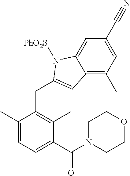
C12=C(C)C=C(C#N)C=C1N([PhO2S])C(CC1=C(C)C(C(N3CCOCC3)=O)=CC=C1C)=C2
